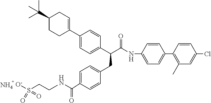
C1(C(C(NC2=CC=C(C3=C(C)C=C(Cl)C=C3)C=C2)=O)CC2=CC=C(C(NCCS([O-])(=O)=O)=O)C=C2)=CC=C(C2=CCC(C(C)(C)C)CC2)C=C1.N
